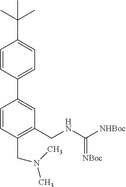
C1(C2=CC(CNC([NHBoc])=[NBoc])=C(CN(C)C)C=C2)=CC=C(C(C)(C)C)C=C1
